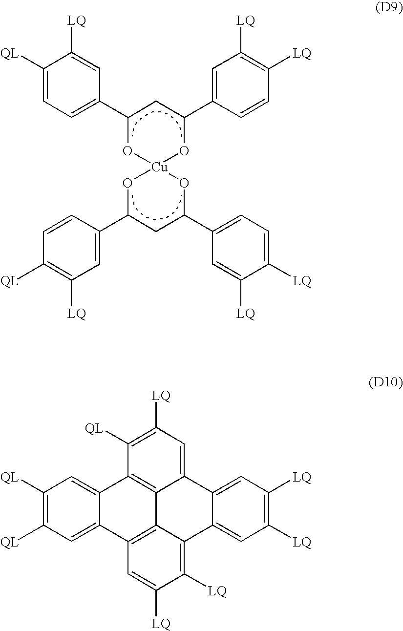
C1([QL])=CC=C(C2O[Cu]3(OC(C4=CC([LQ])=C([LQ])C=C4)C2)OC(C2=CC([LQ])=C([QL])C=C2)CC(C2=CC=C([LQ])C([LQ])=C2)O3)C=C1[LQ].C1([QL])=C([QL])C=C2C(=C1)C1=C3C4=C2C=C([LQ])C([LQ])=C4C2=CC([LQ])=C([LQ])C=C2C3=CC([LQ])=C1[QL]
